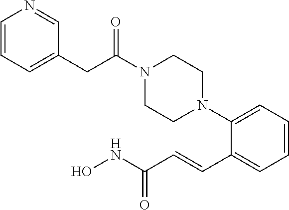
C(C(N1CCN(C2=CC=CC=C2C=CC(NO)=O)CC1)=O)C1=CC=CN=C1
